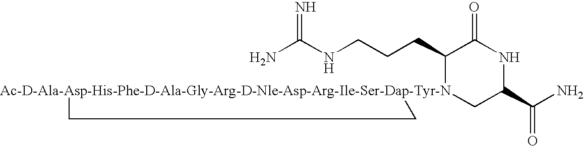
NC(NCCCC1[Ac-D-Ala-Asp-His-Phe-D-Ala-Gly-Arg-D-Nle-Asp-Arg-Ile-Ser-Dap-Tyr-N]2(CC(C(N)=O)NC1=O)CC2)=N
